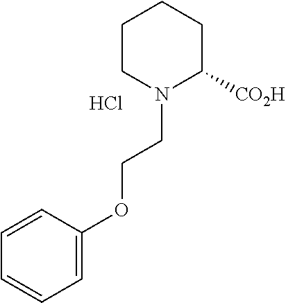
C1=C(OCCN2C([CO2H])CCCC2)C=CC=C1.Cl
